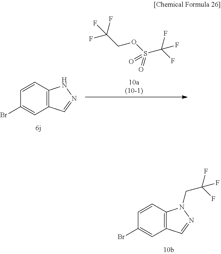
C12=C(C=CC(Br)=C1)NN=C2.FC(COS(C(F)(F)F)(=O)=O)(F)F.C12=C(C=CC(Br)=C1)N(CC(F)(F)F)N=C2
